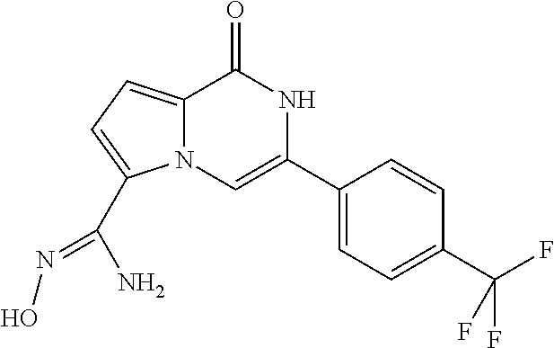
C12=CC=C(C(N)=NO)N1C=C(C1=CC=C(C(F)(F)F)C=C1)NC2=O
